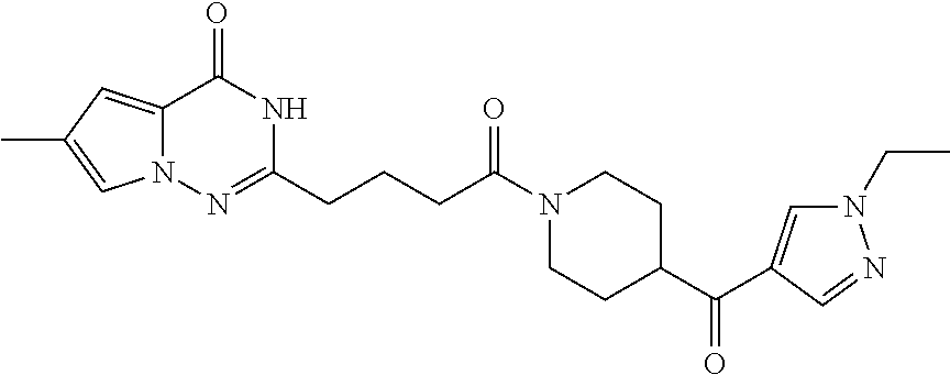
N12C(=CC(C)=C1)C(=O)NC(CCCC(N1CCC(C(=O)C3=CN(CC)N=C3)CC1)=O)=N2
